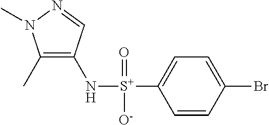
C1(C)=C(N[S+](C2=CC=C(Br)C=C2)(=O)[O-])C=NN1C
